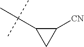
C(C1CC1[CN])(C)(C)C
